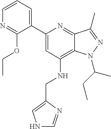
C1=CC=C(C2=CC(NCC3=CNC=N3)=C3C(=N2)C(C)=NN3C(C)CC)C(OCC)=N1
